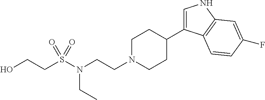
C1=C(C2CCN(CCN(S(CCO)(=O)=O)CC)CC2)C2=C(N1)C=C(F)C=C2
